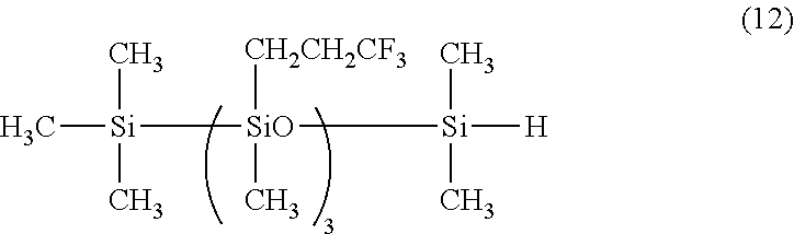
C[Si](C)(C)[SiO]([CH2CH2CF3])(C)[Si]([H])(C)C
